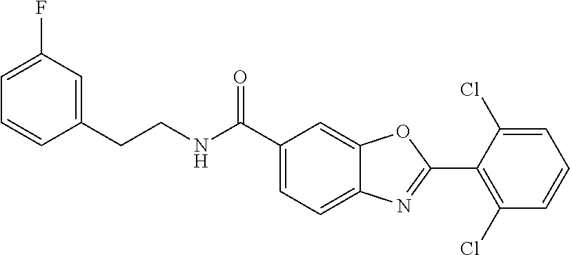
C1(C(NCCC2=CC(F)=CC=C2)=O)=CC=C2C(=C1)OC(C1=C(Cl)C=CC=C1Cl)=N2
